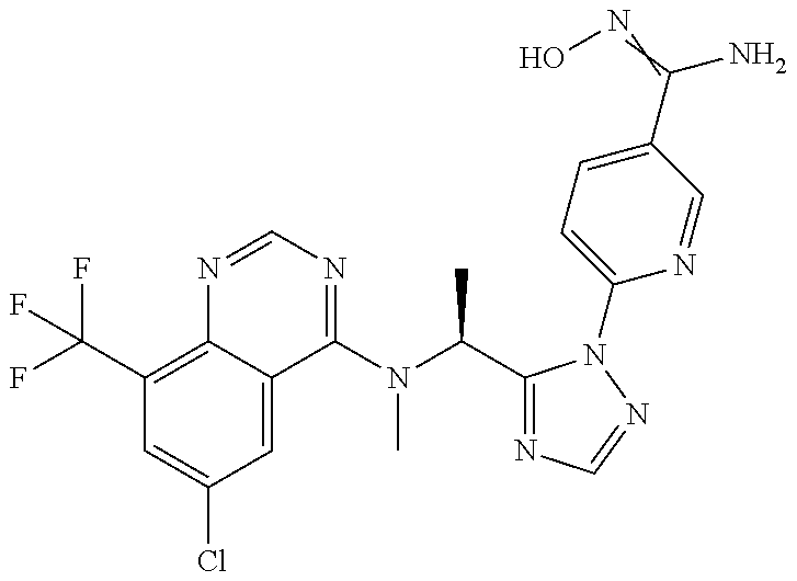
C1(C(F)(F)F)=C2C(=CC(Cl)=C1)C(N(C(C1=NC=NN1C1=CC=C(C(N)=NO)C=N1)C)C)=NC=N2
